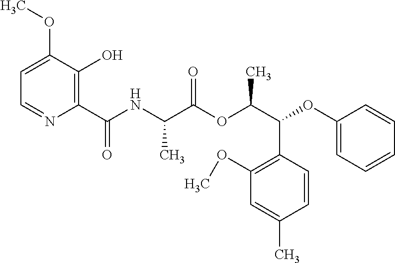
C1=C(OC)C(O)=C(C(NC(C(OC(C(C2=C(OC)C=C(C)C=C2)OC2=CC=CC=C2)C)=O)C)=O)N=C1
